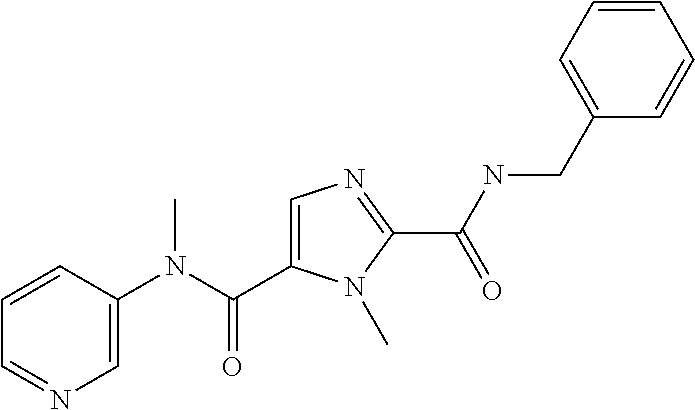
C1=C(C(N(C2=CN=CC=C2)C)=O)N(C)C(C(NCC2=CC=CC=C2)=O)=N1
